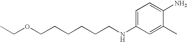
C1=C(NCCCCCCOCC)C=C(C)C(N)=C1
